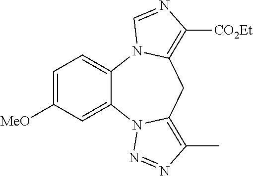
C1=C([MeO])C=C2C(=C1)N1C(=C([CO2Et])N=C1)CC1=C(C)N=NN21
